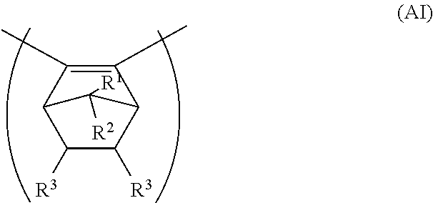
C1(C)=C(C)C2C([R3])C([R3])C1C2([R2])[R1]
